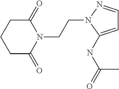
N1(CCN2C(=O)CCCC2=O)C(NC(=O)C)=CC=N1
